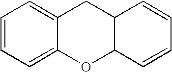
C1=CC=C2C(=C1)CC1C(O2)C=CC=C1
